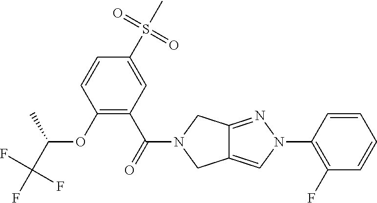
C1(S(C)(=O)=O)=CC(C(=O)N2CC3=CN(C4=C(F)C=CC=C4)N=C3C2)=C(OC(C(F)(F)F)C)C=C1
